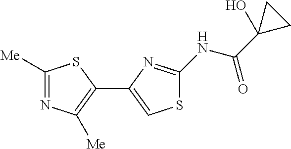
C1([Me])=NC([Me])=C(C2=CSC(NC(C3(O)CC3)=O)=N2)S1
